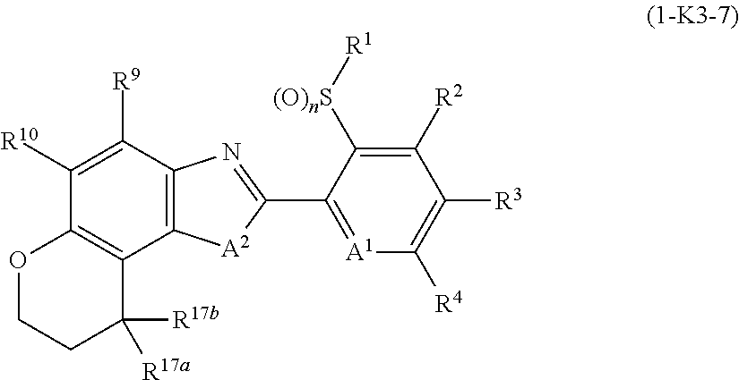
C1([R10])=C([R9])C2=C(C3=C1OCCC3([R17b])[R17a])[A2]C(C1=[A1]C([R4])=C([R3])C([R2])=C1[(O)nS][R1])=N2
